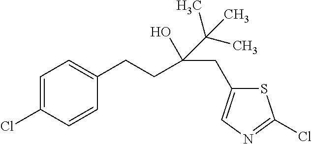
C(C(CCC1=CC=C(Cl)C=C1)(O)C(C)(C)C)C1=CN=C(Cl)S1
